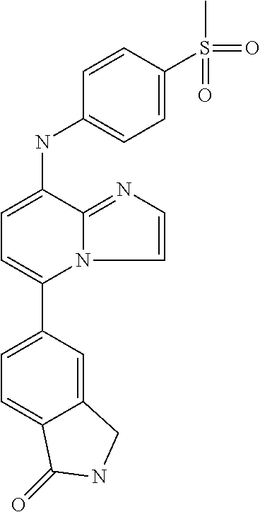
C1(C2=CC=C(NC3=CC=C(S(=O)(C)=O)C=C3)C3=NC=CN23)=CC=C2C(=C1)CNC2=O
